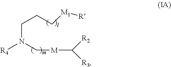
[M](C([R2])[R3])CN([R4])CCC[M1][R]
